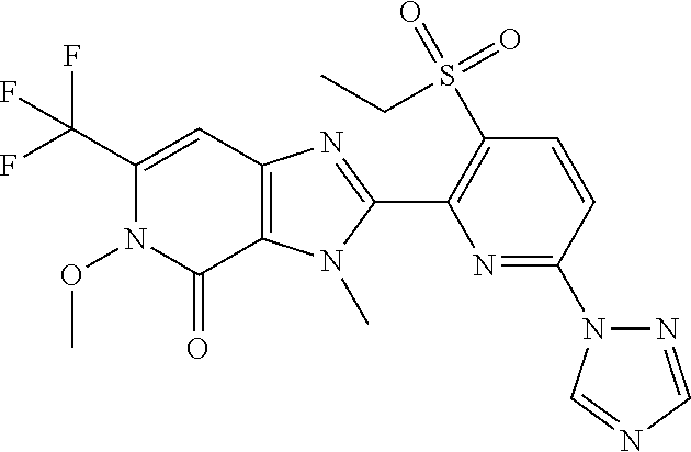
C12=C(N(C)C(C3=C(S(=O)(=O)CC)C=CC(N4N=CN=C4)=N3)=N1)C(=O)N(OC)C(C(F)(F)F)=C2
